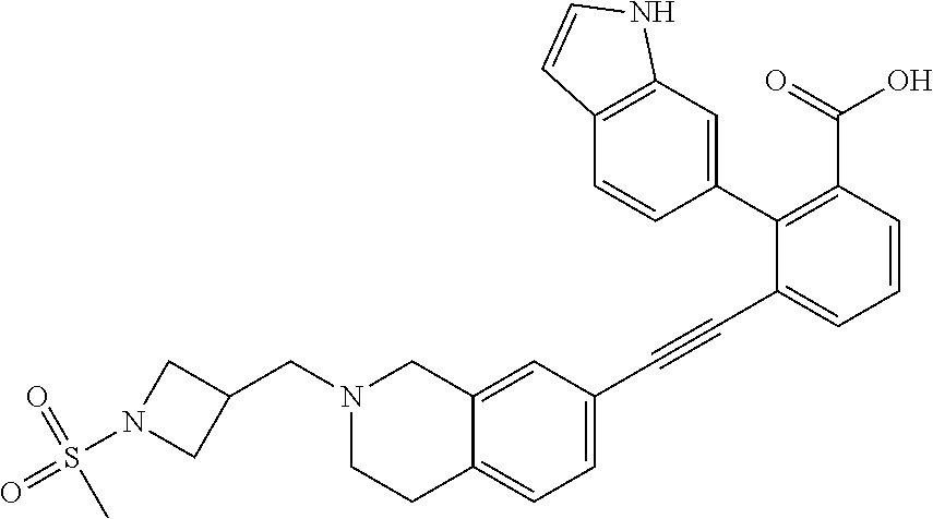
C1(C2=CC3=C(C=C2)C=CN3)=C(C(=O)O)C=CC=C1C#CC1=CC=C2C(=C1)CN(CC1CN(S(=O)(C)=O)C1)CC2
